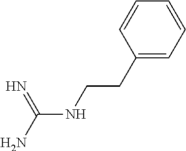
N(C(=N)N)CCC1=CC=CC=C1
